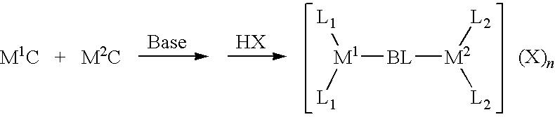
[M1]([BL][M2]([L2])[L2])([L1])[L1]
